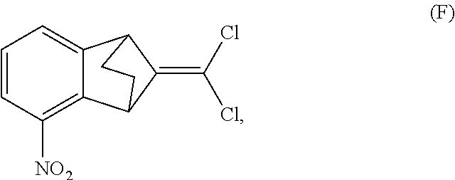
C1=CC([NO2])=C2C(=C1)C1C(=C(Cl)Cl)C2CC1
